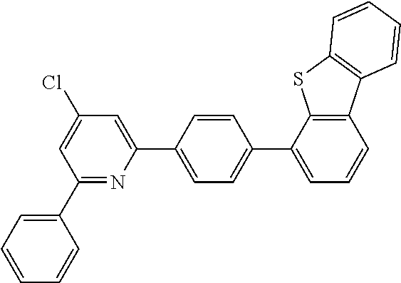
C1=C(Cl)C=C(C2=CC=C(C3=CC=CC4=C3SC3=C4C=CC=C3)C=C2)N=C1C1=CC=CC=C1
